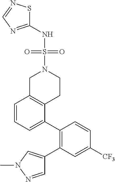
C1=CC=C(C2=C(C3=CN(C)N=C3)C=C([CF3])C=C2)C2=C1CN(S(NC1=NC=NS1)(=O)=O)CC2
